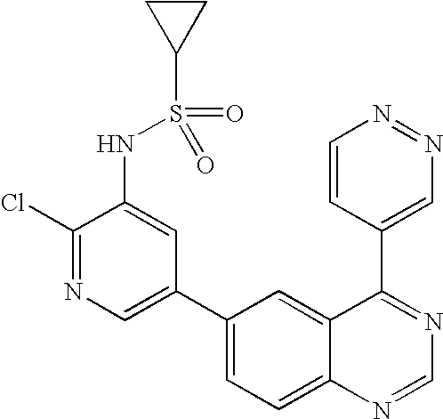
C1(Cl)=NC=C(C2=CC=C3C(=C2)C(C2=CN=NC=C2)=NC=N3)C=C1NS(=O)(=O)C1CC1
